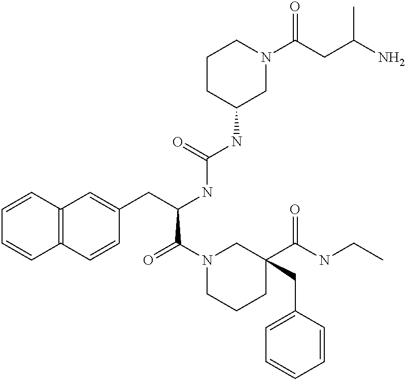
C12=C(C=CC(CC(NC(NC3CN(C(CC(N)C)=O)CCC3)=O)C(N3CCCC(C(NCC)=O)(CC4=CC=CC=C4)C3)=O)=C1)C=CC=C2
